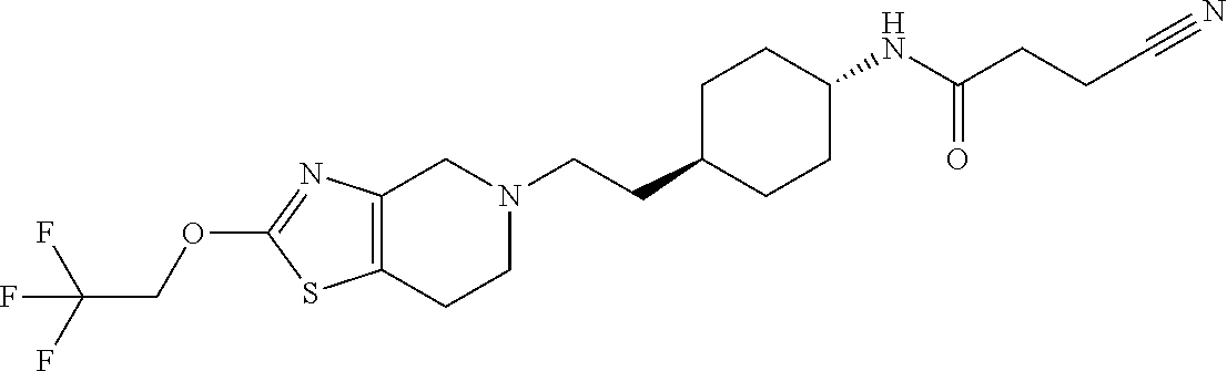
C12=C(CCN(CCC3CCC(NC(CCC#N)=O)CC3)C1)SC(OCC(F)(F)F)=N2
